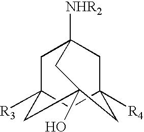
C1C2([R3])CC3([R4])CC1([NHR2])CC(O)(C3)C2
